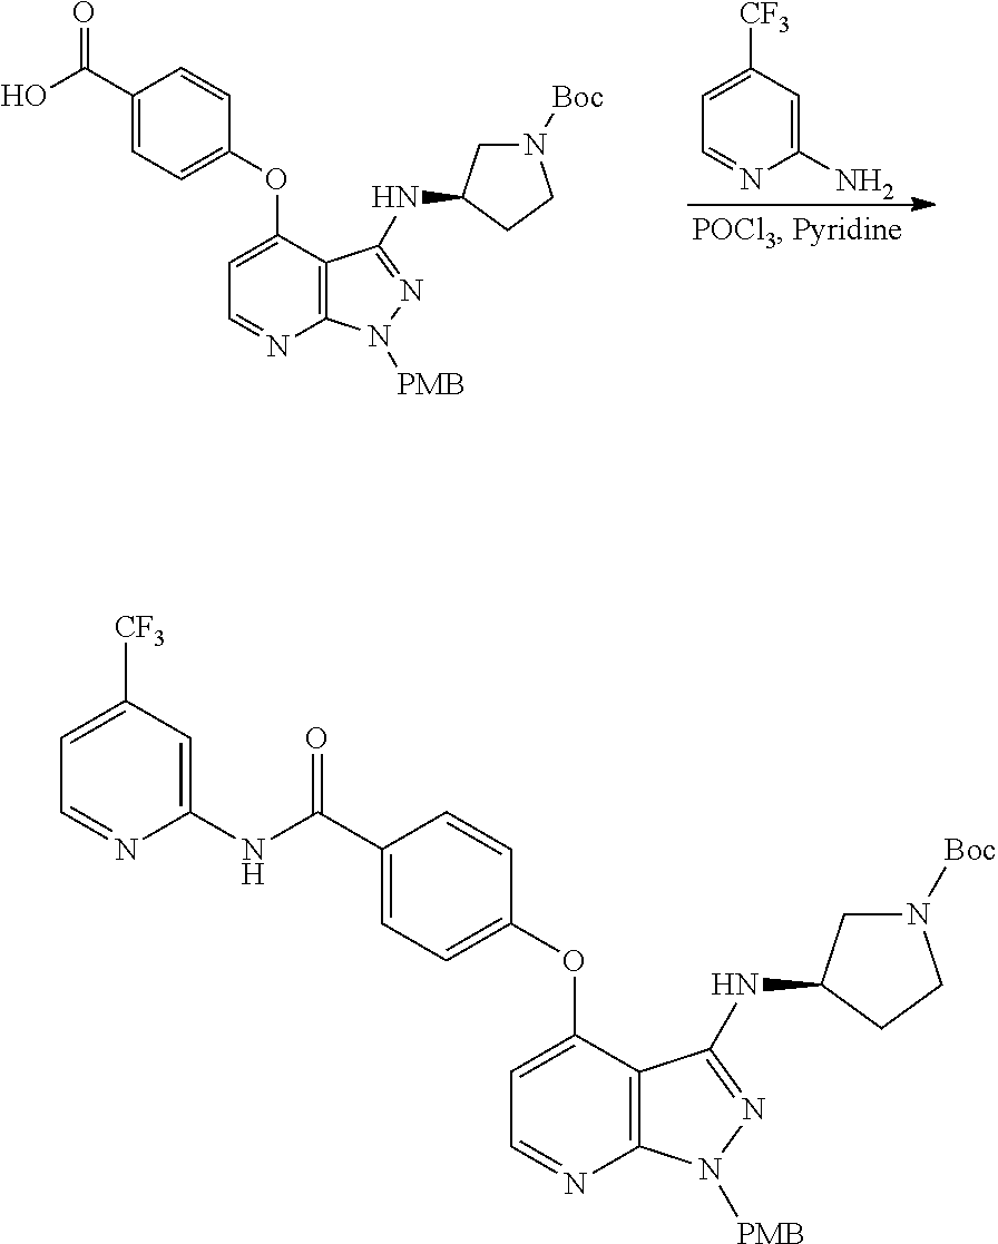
C1=C([CF3])C=C(N)N=C1.C1(C(O)=O)=CC=C(OC2=CC=NC3=C2C(NC2CN([Boc])CC2)=NN3[PMB])C=C1.C1(C(NC2=CC([CF3])=CC=N2)=O)=CC=C(OC2=CC=NC3=C2C(NC2CN([Boc])CC2)=NN3[PMB])C=C1
